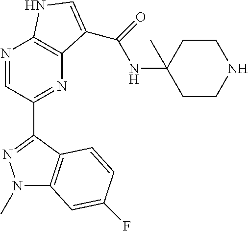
N1=CC(C2=NN(C)C3=C2C=CC(F)=C3)=NC2=C1NC=C2C(=O)NC1(C)CCNCC1
